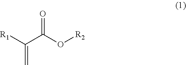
O=C(O[R2])C([R1])=C
